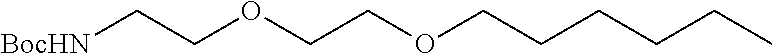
[BocHN]CCOCCOCCCCCC
